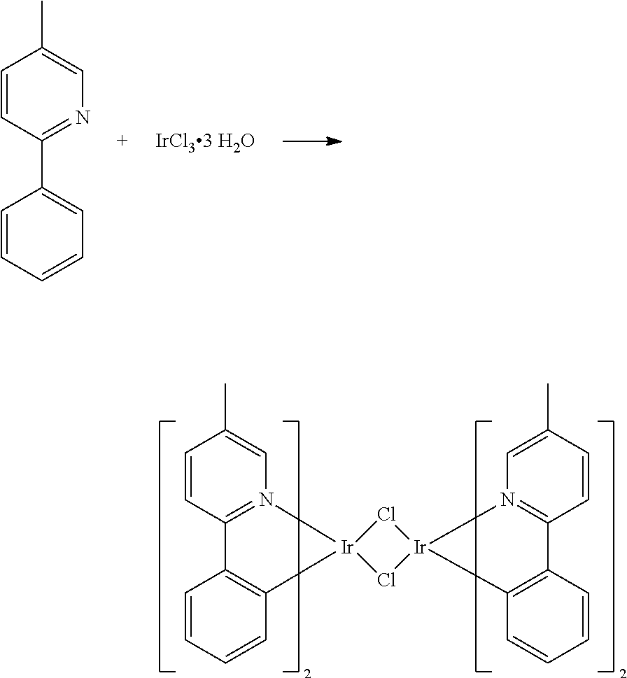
C1=CC(C2=CC=CC=C2)=NC=C1C.C1=CC2=N(C=C1C)[Ir]1(C3=C2C=CC=C3)Cl[Ir]2(Cl1)N1=C(C=CC(C)=C1)C1=C2C=CC=C1
